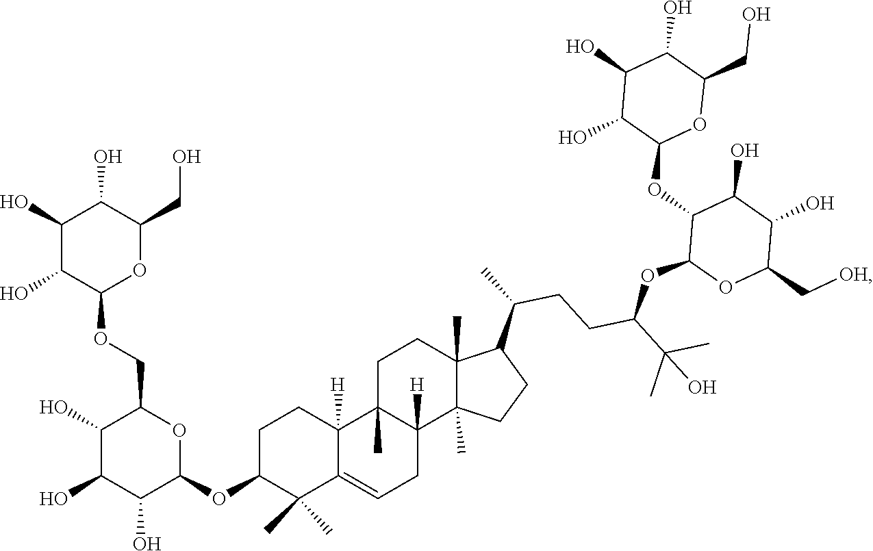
C1(O)C(O)C(OCC2C(O)C(O)C(O)C(OC3C(C)(C)C4=CCC5([H])C(C)(C4([H])CC3)CCC3(C)C5(C)CCC3C(C)CCC(C(C)(C)O)OC3OC(C[OH])C(O)C(O)C3OC3OC(CO)C(O)C(O)C3O)O2)OC(CO)C1O
